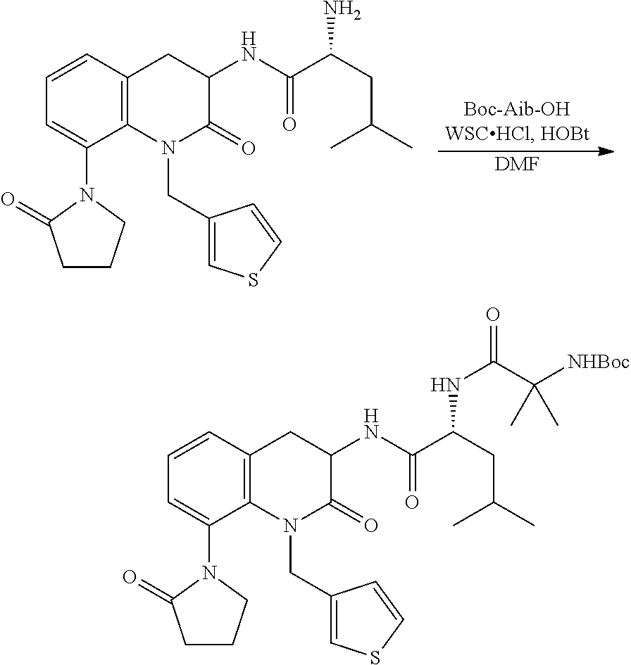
[DMF].C1=CC2=C(C(N3C(=O)CCC3)=C1)N(CC1=CSC=C1)C(=O)C(NC(C(CC(C)C)N)=O)C2.C1=CC2=C(C(N3C(=O)CCC3)=C1)N(CC1=CSC=C1)C(=O)C(NC(C(CC(C)C)NC(=O)C([NHBoc])(C)C)=O)C2
